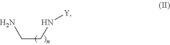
NCCN[Y]
